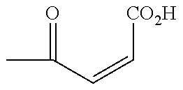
CC(C=C[CO2H])=O
